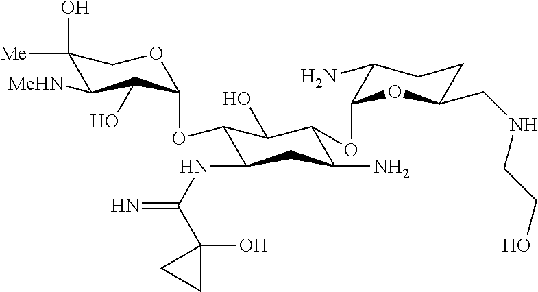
C1(O)([Me])C([MeHN])C(O)C(OC2C(NC(=N)C3(O)CC3)CC(N)C(OC3C(N)CCC(CNCCO)O3)C2O)OC1
